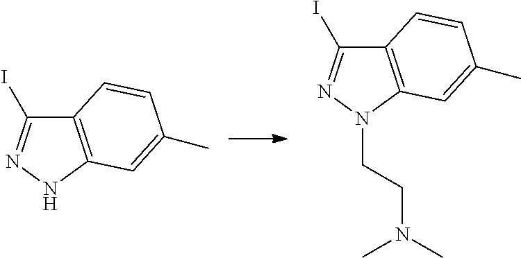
C12=C(NN=C1I)C=C(C)C=C2.C12=C(N(CCN(C)C)N=C1I)C=C(C)C=C2
